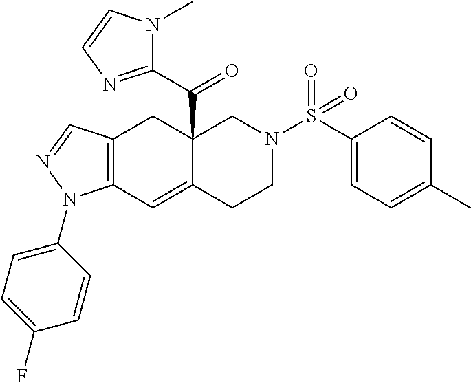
C12=C(C=C3C(C(=O)C4=NC=CN4C)(C1)CN(S(=O)(=O)C1=CC=C(C)C=C1)CC3)N(C1=CC=C(F)C=C1)N=C2
